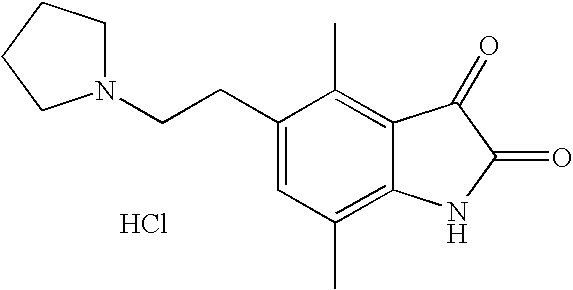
C1(CCN2CCCC2)=CC(C)=C2C(=C1C)C(=O)C(=O)N2.Cl
